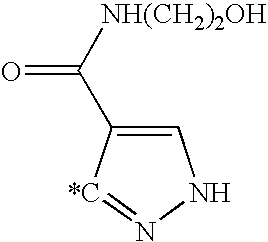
C1=C(C([NH(CH2)2OH])=O)[*C]=NN1
